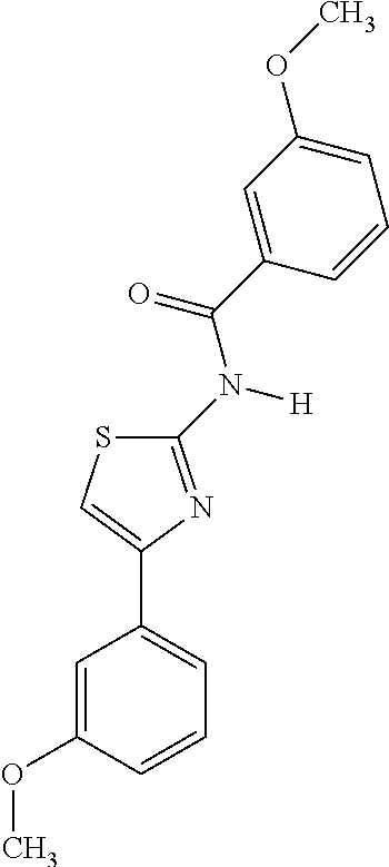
C1=CC(OC)=CC(C2=CSC(N([H])C(C3=CC(OC)=CC=C3)=O)=N2)=C1
